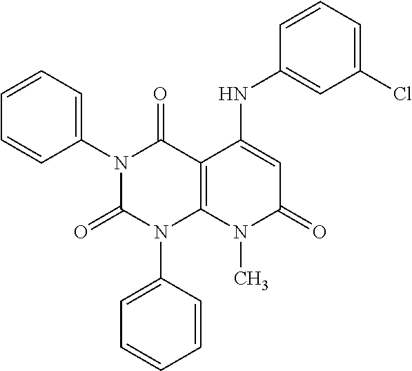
N1(C2=CC=CC=C2)C(=O)N(C2=CC=CC=C2)C2=C(C1=O)C(NC1=CC(Cl)=CC=C1)=CC(=O)N2C
